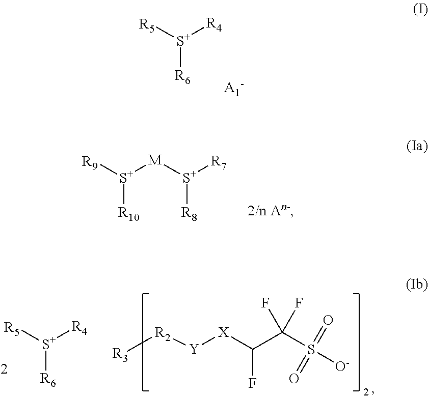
[R5][S+]([R4])[R6].[R9][S+]([M][S+]([R7])[R8])[R10].[R5][S+]([R4])[R6].[R3][R2][Y][X]C(C(S([O-])(=O)=O)(F)F)F
